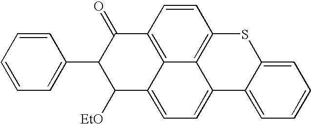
C12=C3C=CC4=C1C(=CC=C2C([EtO])C(C1=CC=CC=C1)C3=O)C1=CC=CC=C1S4
